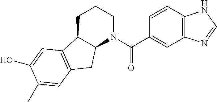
C1C2C(N(C(C3=CC4=C(C=C3)NC=N4)=O)CC1)CC1=C2C=C(O)C(C)=C1
